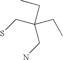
NCC(CS)(CC)CC
